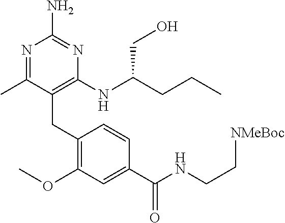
N1=C(C)C(CC2=C(OC)C=C(C(NCC[NMeBoc])=O)C=C2)=C(NC(CO)CCC)N=C1N
